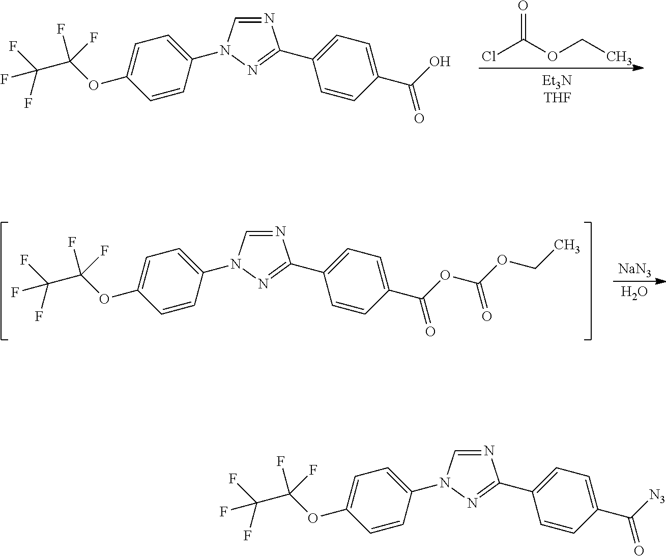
ClC(OCC)=O.N1=CN(C2=CC=C(OC(C(F)(F)F)(F)F)C=C2)N=C1C1=CC=C(C(O)=O)C=C1.N1=CN(C2=CC=C(OC(C(F)(F)F)(F)F)C=C2)N=C1C1=CC=C(C(OC(OCC)=O)=O)C=C1.[NaN3].O.N1=CN(C2=CC=C(OC(C(F)(F)F)(F)F)C=C2)N=C1C1=CC=C(C([N3])=O)C=C1
